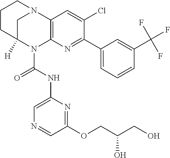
C1CC2([H])CN(C1)C1=C(N2C(NC2=CN=CC(OCC(CO)O)=N2)=O)N=C(C2=CC=CC(C(F)(F)F)=C2)C(Cl)=C1
